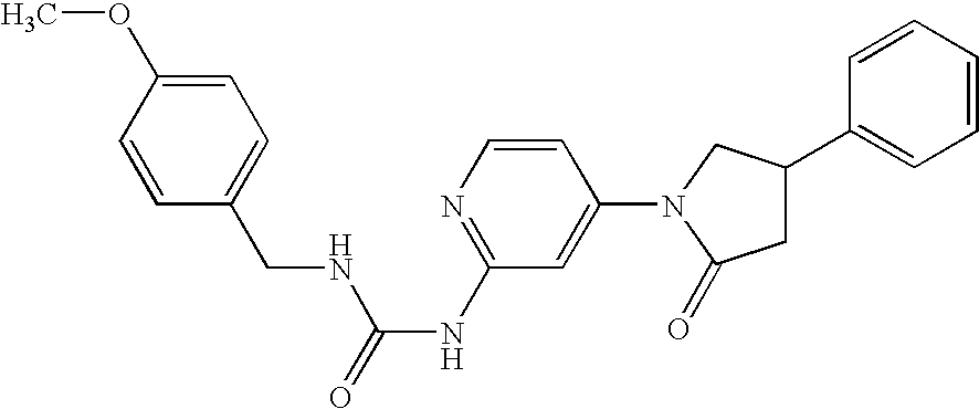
C1=CC(N2C(=O)CC(C3=CC=CC=C3)C2)=CC(NC(=O)NCC2=CC=C(OC)C=C2)=N1
